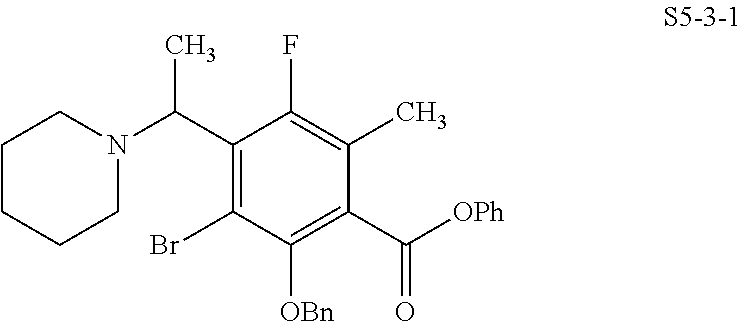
C1(C(C)N2CCCCC2)=C(Br)C([OBn])=C(C(=O)[OPh])C(C)=C1F
